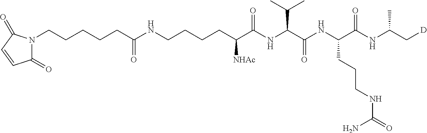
C1(=O)N(CCCCCC(NCCCCC(C(NC(C(NC(C(NC(C[D])C)=O)CCCNC(=O)N)=O)C(C)C)=O)[NHAc])=O)C(=O)C=C1
